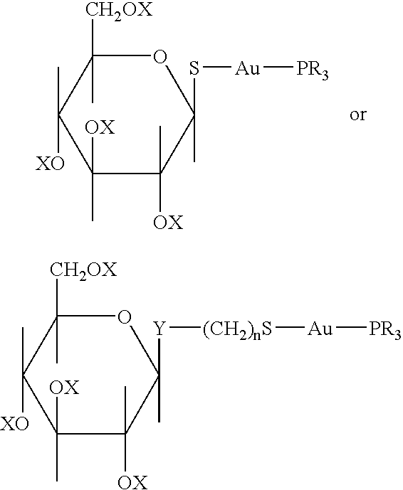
O1C(C)([CH2OX])C(C)([XO])C([OX])(C)C(C)([OX])C1(S[Au][PR3])C.O1C(C)([CH2OX])C(C)([XO])C([OX])(C)C(C)([OX])C1([Y][(CH2)nS][Au][PR3])C
